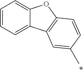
C1=CC=C2C(=C1)OC1=C2C=C(C)C=C1
